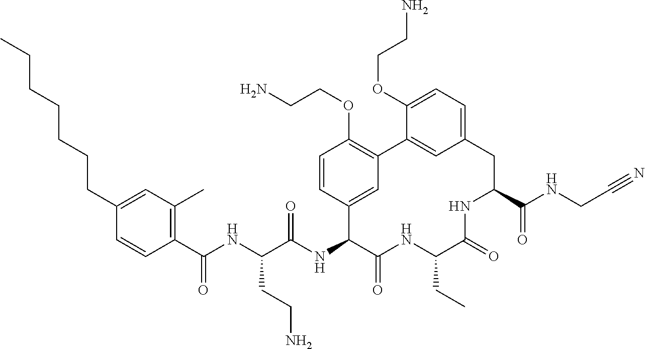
C1(C(NC(C(NC2C(=O)NC(CC)C(=O)NC(C(NCC#N)=O)CC3=CC=C(OCCN)C(=C3)C3=C(OCCN)C=CC2=C3)=O)CCN)=O)=C(C)C=C(CCCCCCC)C=C1
